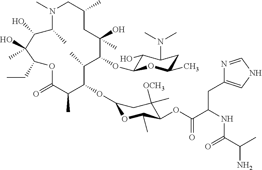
C1(O)C(C)N(C)CC(C)CC(O)(C)C(OC2C(O)C(N(C)C)CC(C)O2)C(C)C(OC2OC(C)C(OC(C(NC(C(C)N)=O)CC3=CNC=N3)=O)C([OCH3])(C)C2)C(C)C(=O)OC(CC)C1(C)O
